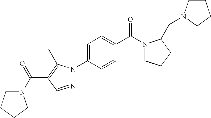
N1=CC(C(=O)N2CCCC2)=C(C)N1C1=CC=C(C(N2CCCC2CN2CCCC2)=O)C=C1
